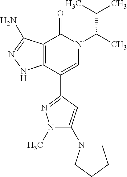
C12=C(C(C3=NN(C)C(N4CCCC4)=C3)=CN(C(C)C(C)C)C1=O)NN=C2N
